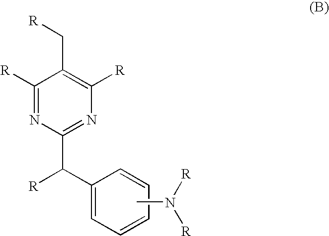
C1(C([R])C2=NC([R])=C(C[R])C([R])=N2)=CC=CC=C1.CN([R])[R]
